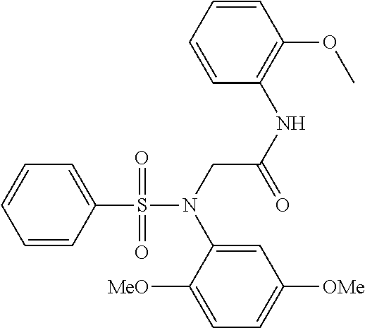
C1=CC(S(N(CC(NC2=C(OC)C=CC=C2)=O)C2=CC([OMe])=CC=C2[MeO])(=O)=O)=CC=C1
